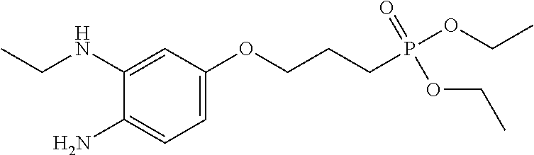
CCNC1=CC(OCCCP(=O)(OCC)OCC)=CC=C1N
